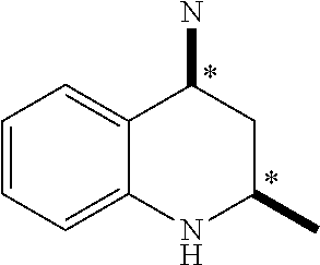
C1=CC=C2C(=C1)C(N)CC(C)N2
